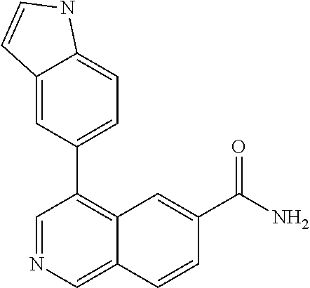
C12=CC(C3=C4C(=CN=C3)C=CC(C(N)=O)=C4)=CC=C1NC=C2
